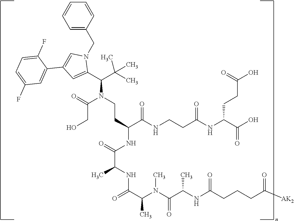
C(N(C(CO)=O)CCC(C(NCCC(NC(CCC(=O)O)C(=O)O)=O)=O)NC(C(NC(C(C)N(C(=O)C(C)NC(=O)CCCC(=O)[AK2])C)=O)C)=O)(C(C)(C)C)C1=CC(C2=CC(F)=CC=C2F)=CN1CC1=CC=CC=C1
